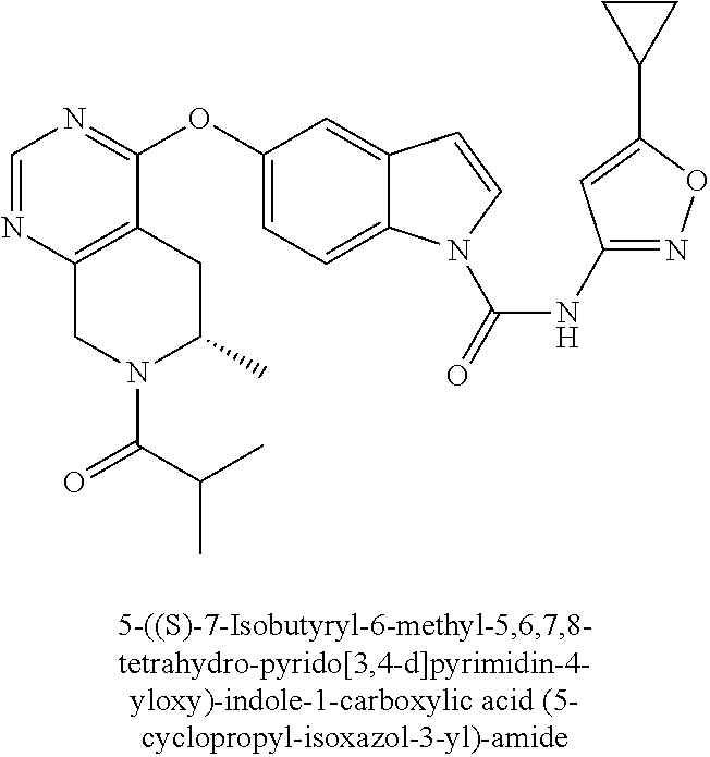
C1(OC2=CC=C3C(=C2)C=CN3C(=O)NC2=NOC(C3CC3)=C2)=NC=NC2=C1CC(C)N(C(=O)C(C)C)C2
